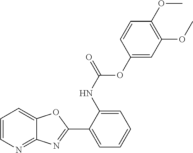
C1(NC(OC2=CC(OC)=C(OC)C=C2)=O)=CC=CC=C1C1=NC2=NC=CC=C2O1
